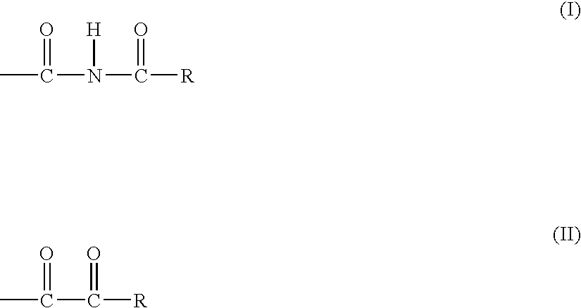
CC(N(C([R])=O)[H])=O.CC(=O)C([R])=O
